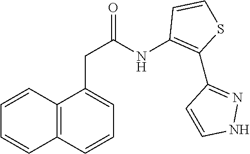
C(C(NC1=C(C2=NNC=C2)SC=C1)=O)C1=CC=CC2=C1C=CC=C2
